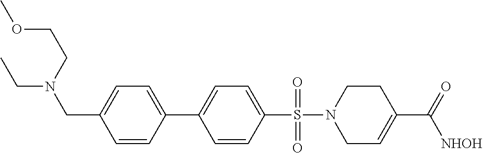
C1C=C(C([NHOH])=O)CCN1S(=O)(=O)C1=CC=C(C2=CC=C(CN(CC)CCOC)C=C2)C=C1
